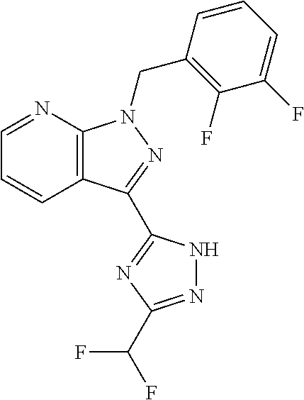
C12=C(N=CC=C1)N(CC1=C(F)C(F)=CC=C1)N=C2C1=NC(C(F)F)=NN1
